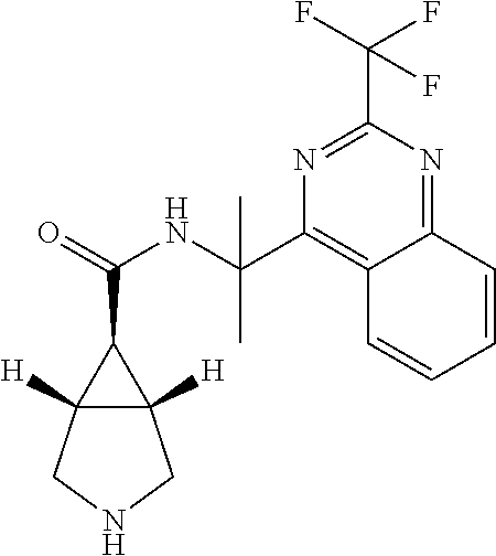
C12([H])C([H])(CNC1)C2C(=O)NC(C1=C2C(=NC(C(F)(F)F)=N1)C=CC=C2)(C)C
